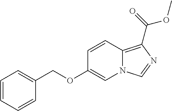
C1=CC=CC(COC2=CN3C(=C(C(OC)=O)N=C3)C=C2)=C1
